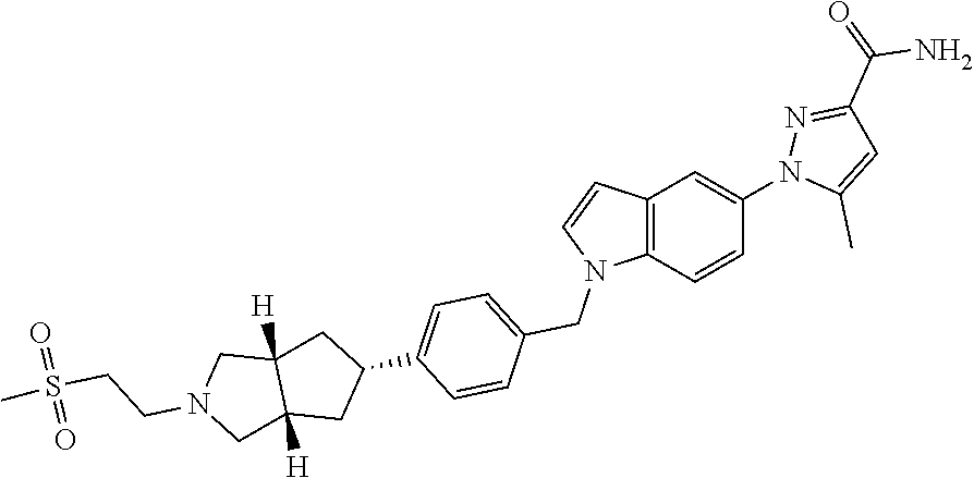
C12=C(C=CC(N3C(C)=CC(C(=O)N)=N3)=C1)N(CC1=CC=C(C3CC4([H])C([H])(C3)CN(CCS(C)(=O)=O)C4)C=C1)C=C2
